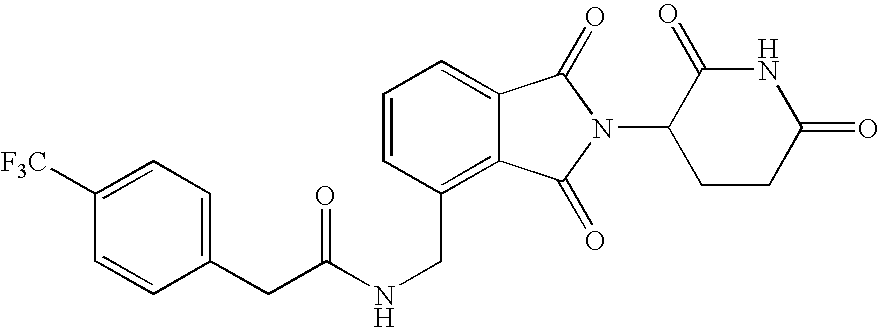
C(C1=C2C(=CC=C1)C(=O)N(C1CCC(=O)NC1=O)C2=O)NC(CC1=CC=C([F3C])C=C1)=O
